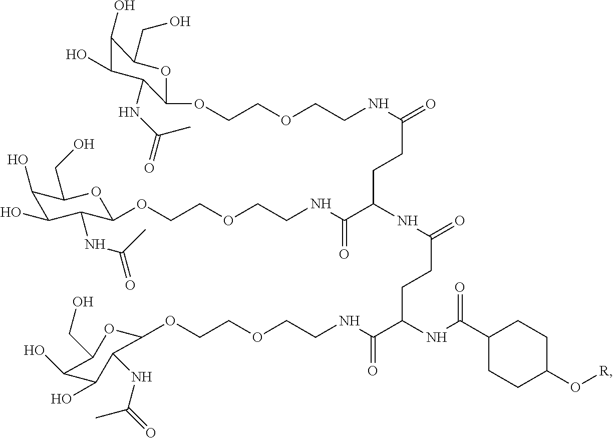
[R]OC1CCC(C(NC(C(NCCOCCOC2OC(CO)C(O)C(O)C2NC(=O)C)=O)CCC(=O)NC(C(NCCOCCOC2C(NC(=O)C)C(O)C(O)C(CO)O2)=O)CCC(=O)NCCOCCOC2C(NC(=O)C)C(O)C(O)C(CO)O2)=O)CC1
